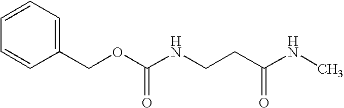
C1(COC(NCCC(NC)=O)=O)=CC=CC=C1
